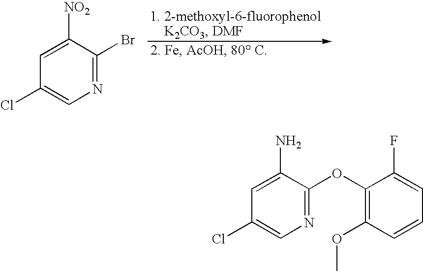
N1=C(Br)C([NO2])=CC(Cl)=C1.N1=C(OC2=C(OC)C=CC=C2F)C(N)=CC(Cl)=C1
